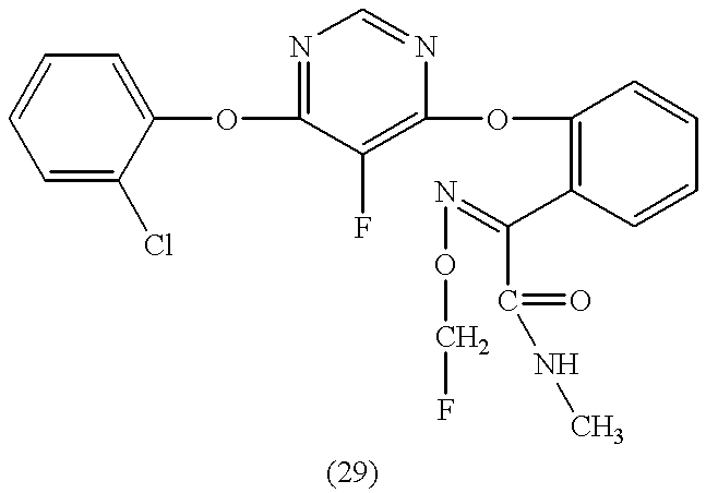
O(C1=NC=NC(OC2=C(C(=NOCF)C(=O)NC)C=CC=C2)=C1F)C1=CC=CC=C1Cl
